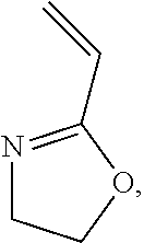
N1=C(C=C)OCC1
